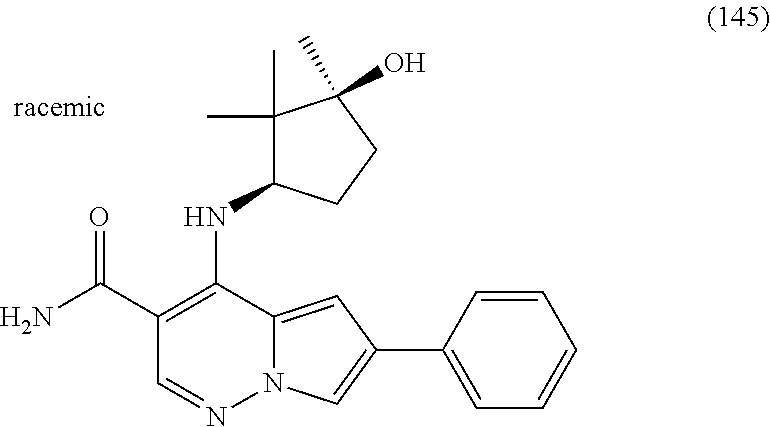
C1(C(N)=O)=C(NC2C(C)(C)C(C)(O)CC2)C2=CC(C3=CC=CC=C3)=CN2N=C1
